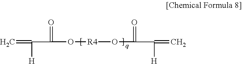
C=C([H])C(=O)O[R4]OC(=O)C([H])=C
